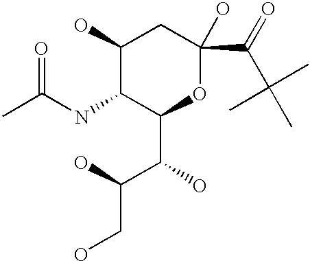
C1(O)C(NC(C)=O)C(C(O)C(O)CO)OC(C(=O)C(C)(C)C)(O)C1
